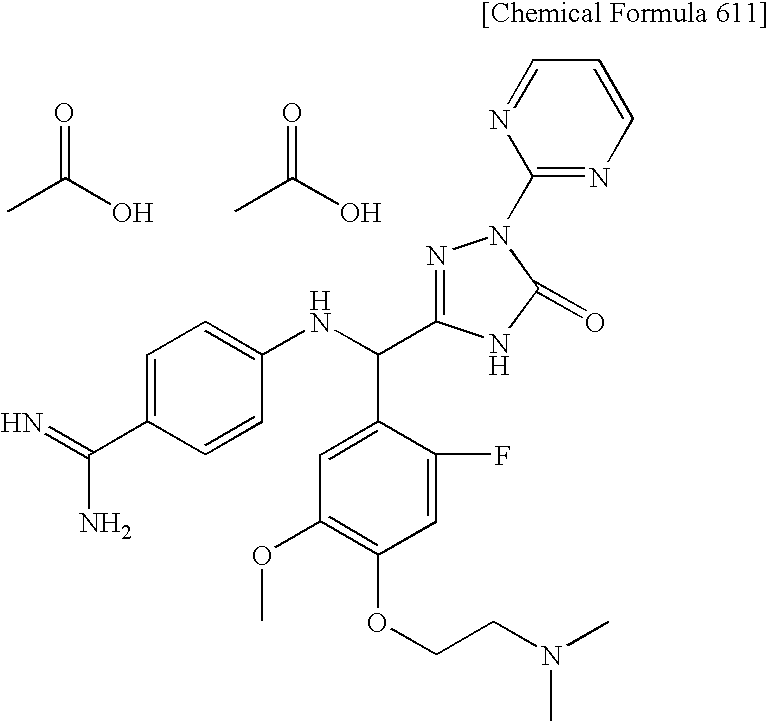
CC(O)=O.N=C(C1=CC=C(NC(C2=CC(OC)=C(OCCN(C)C)C=C2F)C2=NN(C3=NC=CC=N3)C(=O)N2)C=C1)N.CC(O)=O
